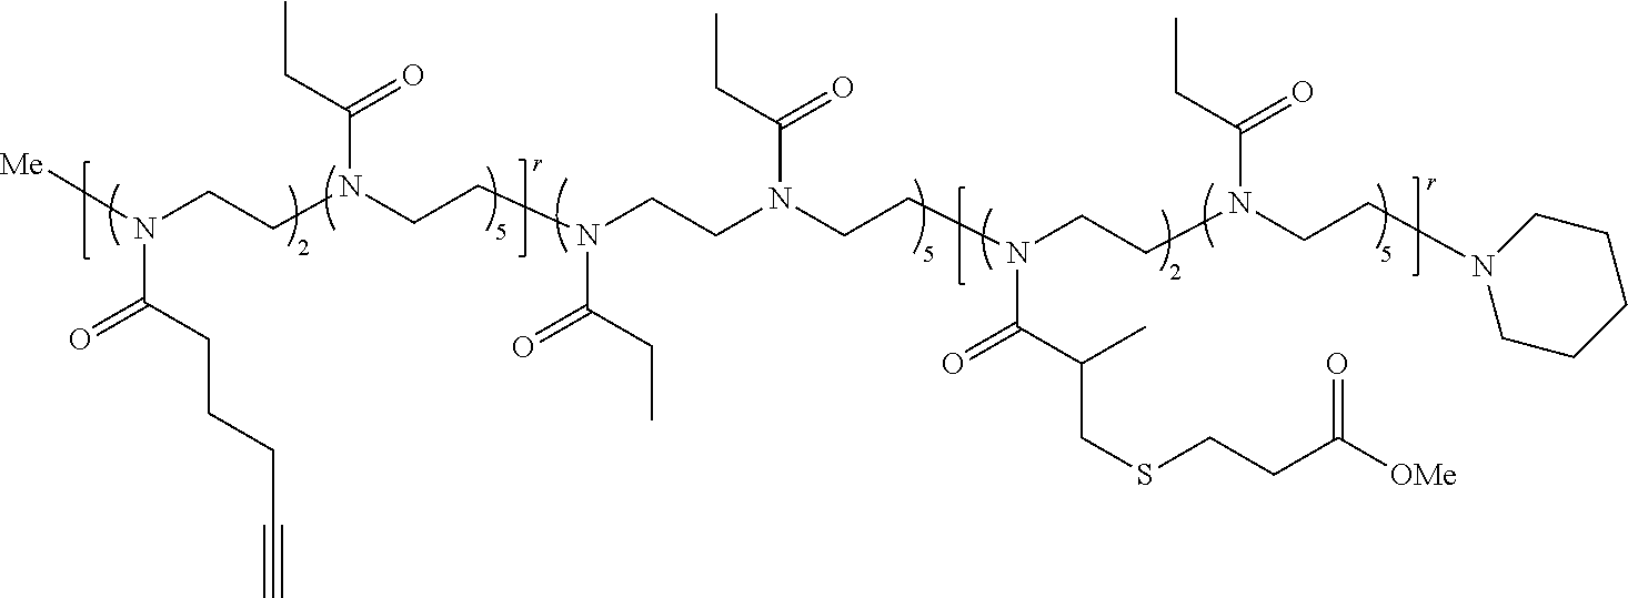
[Me]N(CCN(CCN(CCN(CCN(CCN(CCN1CCCCC1)C(CC)=O)C(C(C)CSCCC([OMe])=O)=O)C(CC)=O)C(CC)=O)C(CC)=O)C(CCCC#C)=O
